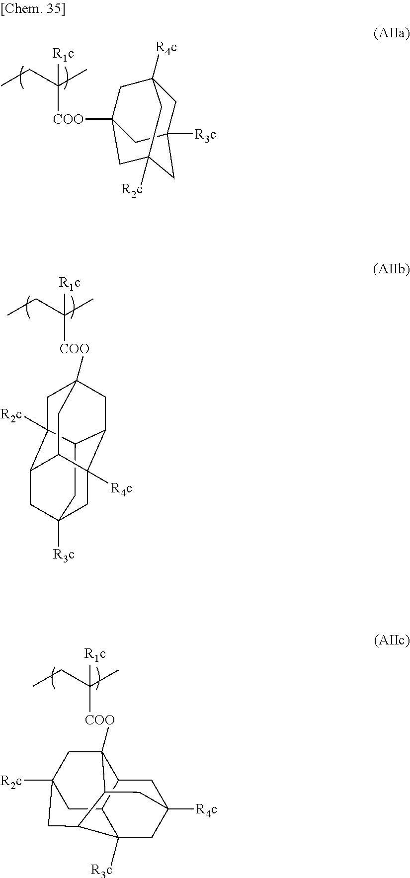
C1C2([R3c])CC3([R2c])CC([COO]C(CC)(C)[R1c])(CC1([R4c])C3)C2.C12CC3([R3c])CC4([R4c])C5C(C3)C1([R2c])CC([COO]C(CC)(C)[R1c])(CC24)C5.C12([R3c])CC3([R4c])CC4C1CC1([R2c])CC4([COO]C(CC)(C)[R1c])C(C2C1)C3
